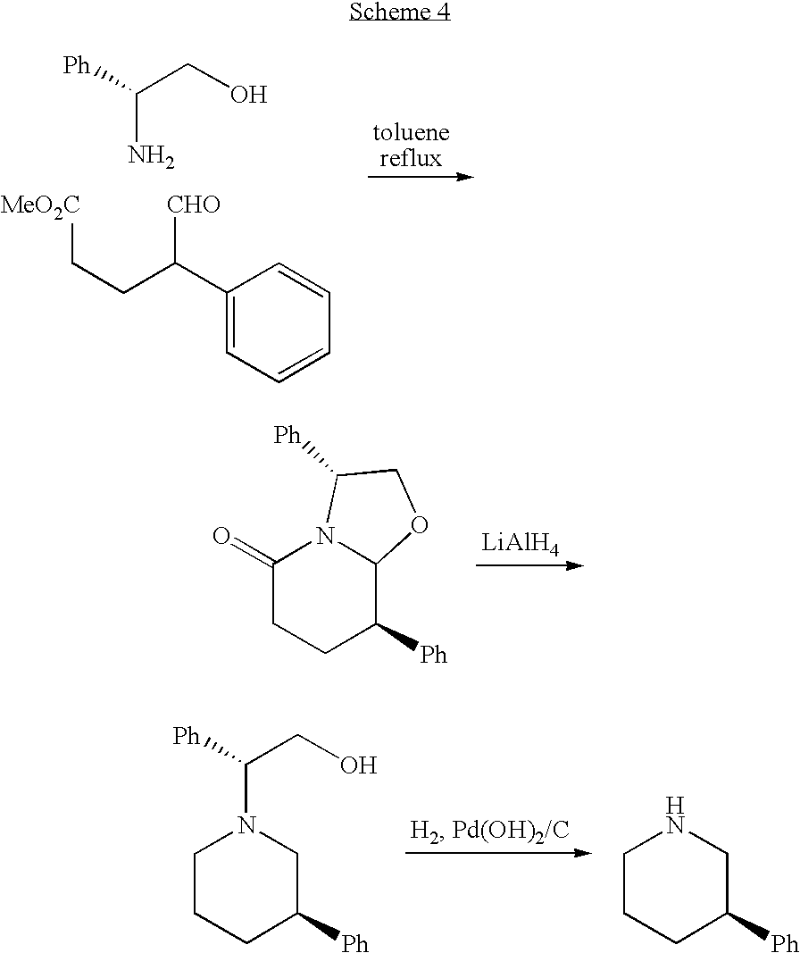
C1(C(CC[MeO2C])[CHO])=CC=CC=C1.NC(CO)[Ph].C1(=O)CCC([Ph])C2N1C([Ph])CO2.[LiAlH4].C1CCC([Ph])CN1C(CO)[Ph].C1CCC([Ph])CN1
